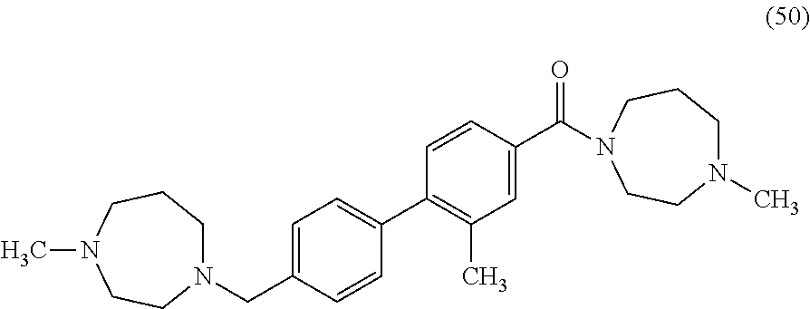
N1(CC2=CC=C(C3=C(C)C=C(C(N4CCCN(C)CC4)=O)C=C3)C=C2)CCCN(C)CC1
